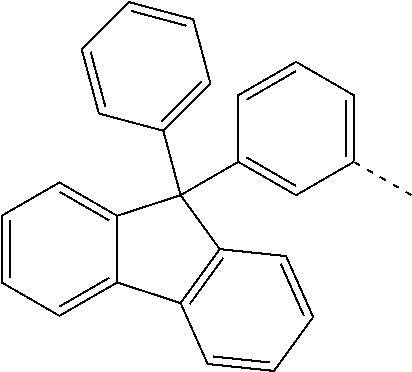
C1=CC=C2C(=C1)C(C1=CC=CC=C1)(C1=CC(C)=CC=C1)C1=C2C=CC=C1
